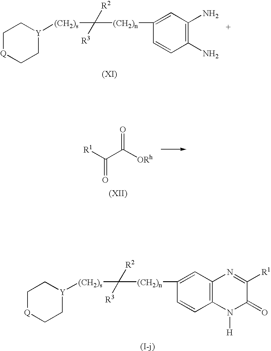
C1[Q]CC[Y]([(CH2)s]C([R2])([R3])[(CH2)n]C2=CC3=C(C=C2)N([H])C(=O)C([R1])=N3)C1.C1[Q]CC[Y]([(CH2)s]C([R2])([R3])[(CH2)n]C2=CC(N)=C(N)C=C2)C1.[R1]C(C([ORh])=O)=O
